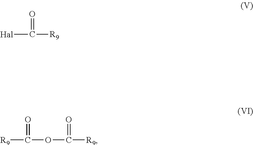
[Hal]C([R9])=O.[R9]C(=O)OC([R9])=O
